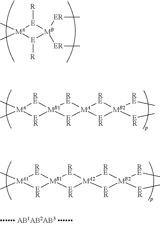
[MA]1(C)(C)[E]([R])[MB]([ER]C)([ER]C)[E]1[R].[MA]1(C)(C)[RE][MB1]2([ER]1)[RE][MA]1([ER]2)[RE][MB2]([RE]C)([ER]C)[ER]1.[MA1]1(C)(C)[RE][MB1]2([ER]1)[RE][MA2]1([ER]2)[RE][MB2]([RE]C)([ER]C)[ER]1
